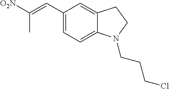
C12=CC(C=C(C)[O2N])=CC=C1N(CCCCl)CC2
